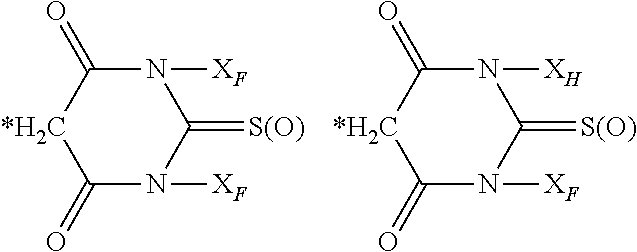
C1(=O)N([XF])C(=[S(O)])N([XF])C(=O)[*H2C]1.C1(=O)N([XF])C(=[S(O)])N([XH])C(=O)[*H2C]1
